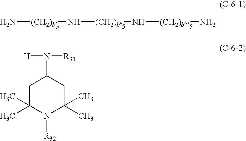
N[(CH2)b]N[(CH2)b]N[(CH2)b]N.N(C1CC(C)(C)N([R32])C(C)(C)C1)([H])[R31]
